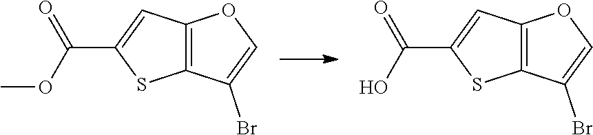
C12=C(C=C(C(OC)=O)S1)OC=C2Br.C12=C(C=C(C(O)=O)S1)OC=C2Br
